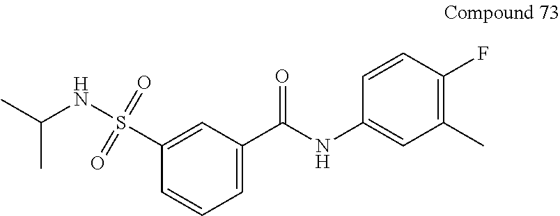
C1(S(NC(C)C)(=O)=O)=CC(C(NC2=CC(C)=C(F)C=C2)=O)=CC=C1
